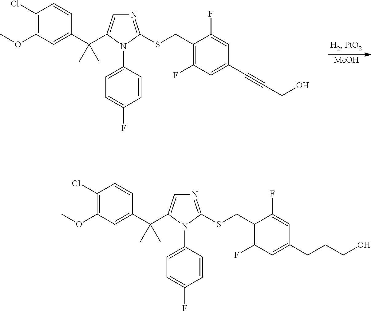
[MeOH].C1(Cl)=C(OC)C=C(C(C)(C)C2=CN=C(SCC3=C(F)C=C(C#CCO)C=C3F)N2C2=CC=C(F)C=C2)C=C1.C1(Cl)=C(OC)C=C(C(C)(C)C2=CN=C(SCC3=C(F)C=C(CCCO)C=C3F)N2C2=CC=C(F)C=C2)C=C1
